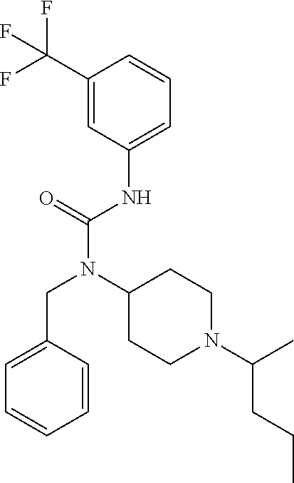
C1=C(CN(C(NC2=CC=CC(C(F)(F)F)=C2)=O)C2CCN(C(C)CCC)CC2)C=CC=C1
